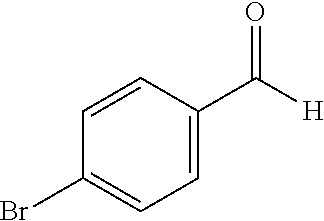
C1=CC(C([H])=O)=CC=C1Br
